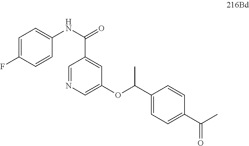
C1=C(F)C=CC(NC(=O)C2=CC(OC(C3=CC=C(C(C)=O)C=C3)C)=CN=C2)=C1
